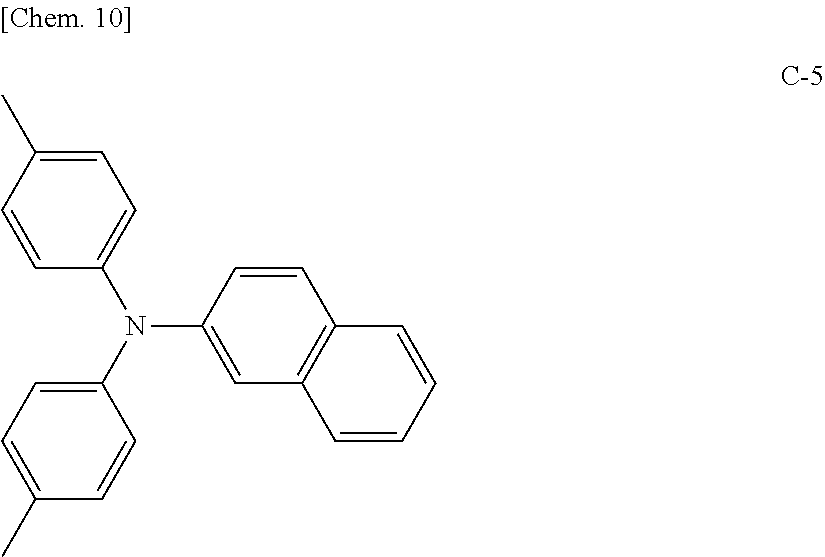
C1=CC(N(C2=CC=C(C)C=C2)C2=CC3=C(C=C2)C=CC=C3)=CC=C1C
